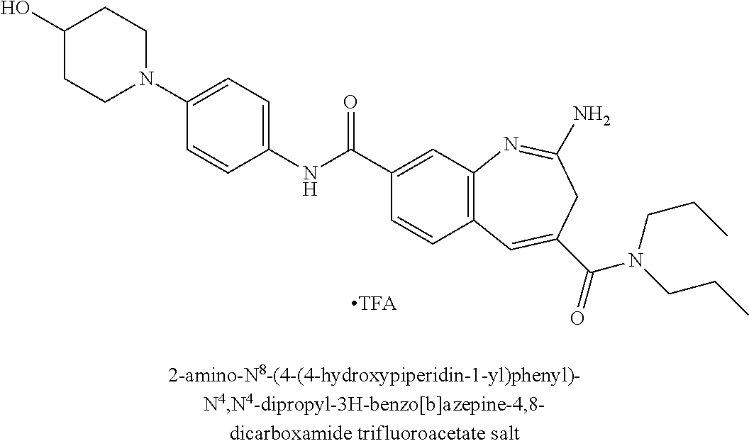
C1(NC(C2=CC3=C(C=C2)C=C(C(=O)N(CCC)CCC)CC(N)=N3)=O)=CC=C(N2CCC(O)CC2)C=C1.[TFA]
